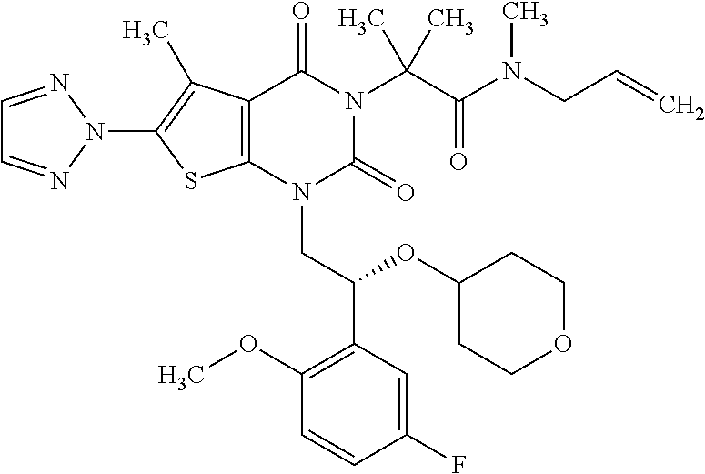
C12=C(C(C)=C(N3N=CC=N3)S1)C(=O)N(C(C(=O)N(CC=C)C)(C)C)C(=O)N2CC(C1=C(OC)C=CC(F)=C1)OC1CCOCC1
